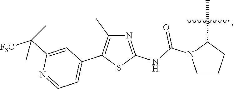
N1=C(NC(=O)N2CCCC2C)SC(C2=CC=NC(C(C)([F3C])C)=C2)=C1C
